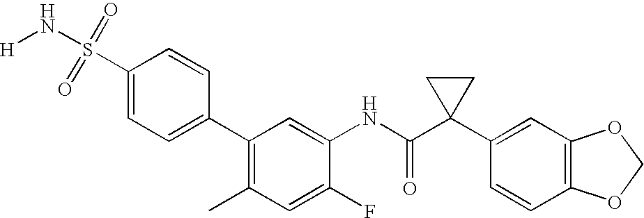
C1(C2=C(C)C=C(F)C(NC(C3(C4=CC5=C(C=C4)OCO5)CC3)=O)=C2)=CC=C(S(N[H])(=O)=O)C=C1
